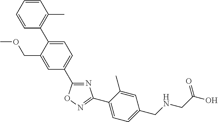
N1=C(C2=CC=C(C3=C(C)C=CC=C3)C(COC)=C2)ON=C1C1=CC=C(CNCC(O)=O)C=C1C
